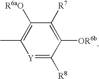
CC1=C([R6aO])C([R7])=C([OR6b])C([R8])=[Y]1
